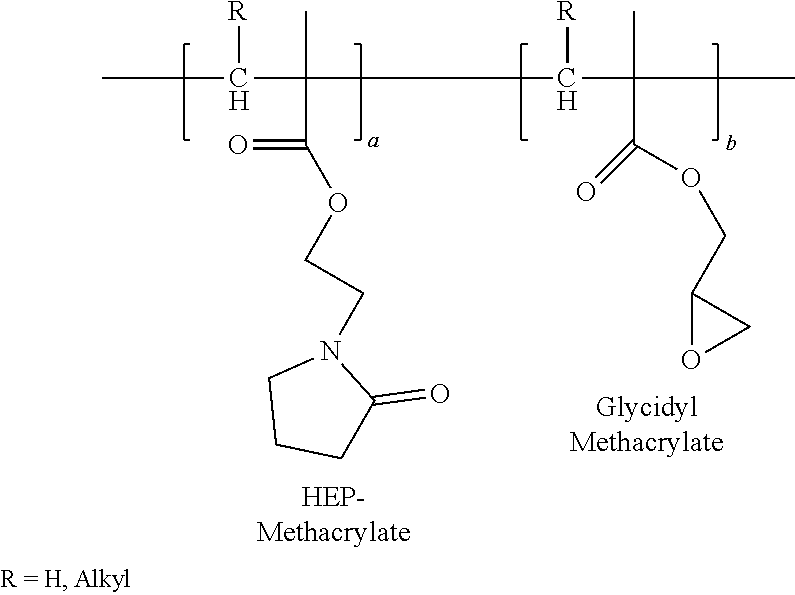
CC([R])C(C)(C(=O)OCCN1C(=O)CCC1)C([R])C(C)(C(OCC1OC1)=O)C
